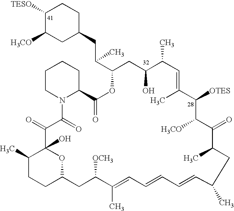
C1([TESO])C([H3CO])CC(CC(C2CC(O)C(C)C=C(C)C([OTES])C([H3CO])C(=O)C(C)CC(C)C=CC=CC=C(C)C([OCH3])CC3CCC(C)C(O)(C(=O)C(=O)N4C(C(=O)O2)CCCC4)O3)C)CC1
